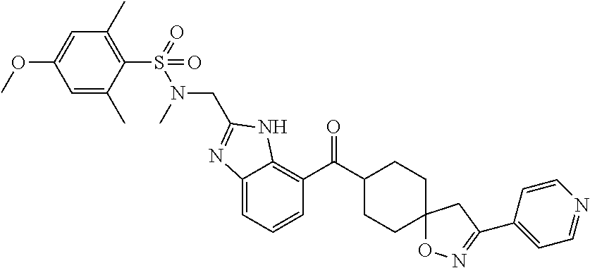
C1=C(C)C(S(N(CC2=NC3=CC=CC(C(=O)C4CCC5(CC4)ON=C(C4=CC=NC=C4)C5)=C3N2)C)(=O)=O)=C(C)C=C1OC
